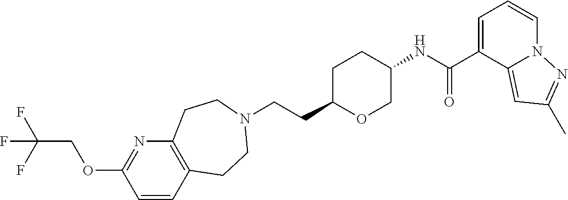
C(CC1OCC(NC(C2=CC=CN3C2=CC(C)=N3)=O)CC1)N1CCC2=C(N=C(OCC(F)(F)F)C=C2)CC1
